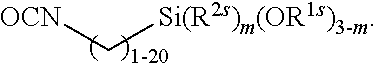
[OCN]C[Si(R2s)m(OR1s)3-m]
